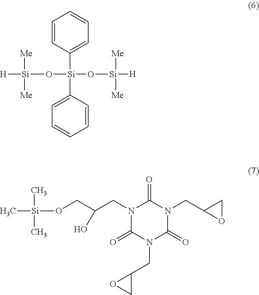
N1(CC(CO[Si](C)(C)C)O)C(=O)N(CC2OC2)C(=O)N(CC2OC2)C1=O.C1=CC([Si](C2=CC=CC=C2)(O[Si]([H])([Me])[Me])O[Si]([Me])([Me])[H])=CC=C1
